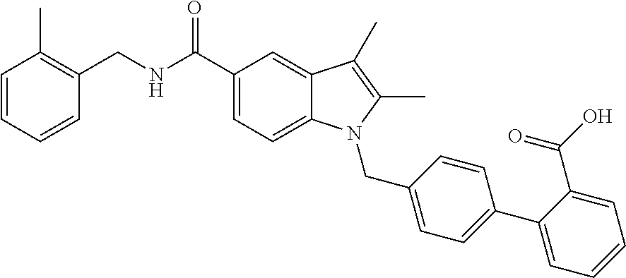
C1=CC(CNC(C2=CC=C3C(=C2)C(C)=C(C)N3CC2=CC=C(C3=CC=CC=C3C(O)=O)C=C2)=O)=C(C)C=C1
